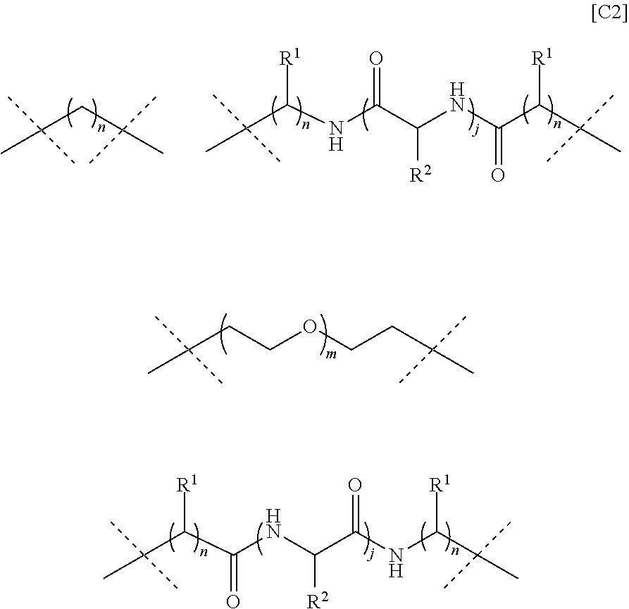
C(CCOCCC(C)(C)C)(C)(C)C.C(C(NC(C(NC(C(C(C)(C)C)[R1])=O)[R2])=O)[R1])(C)(C)C.C(CC(C)(C)C)(C)(C)C.C(C(C(NC(C(NC(C(C)(C)C)[R1])=O)[R2])=O)[R1])(C)(C)C
